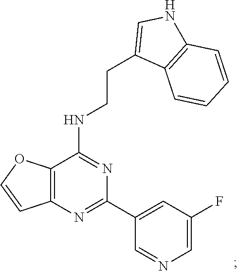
C1(C2=CC(F)=CN=C2)=NC2=C(C(NCCC3=CNC4=C3C=CC=C4)=N1)OC=C2
